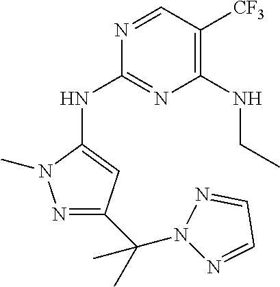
N1=CC([CF3])=C(NCC)N=C1NC1=CC(C(N2N=CC=N2)(C)C)=NN1C
